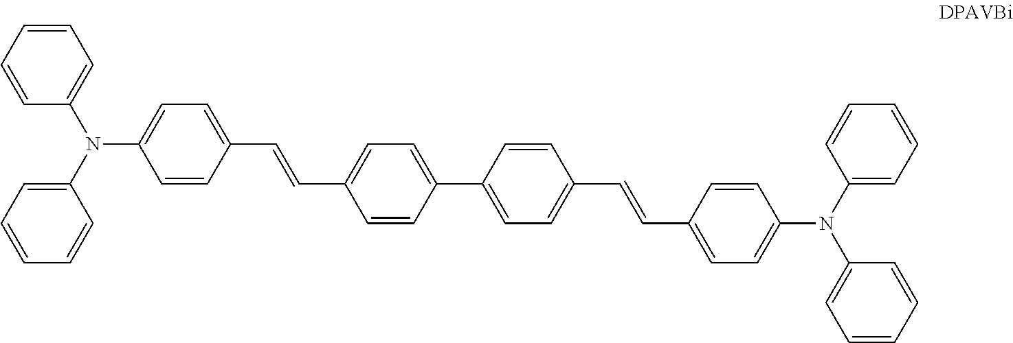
C1=CC=CC(N(C2=CC=CC=C2)C2=CC=C(C=CC3=CC=C(C4=CC=C(C=CC5=CC=C(N(C6=CC=CC=C6)C6=CC=CC=C6)C=C5)C=C4)C=C3)C=C2)=C1
